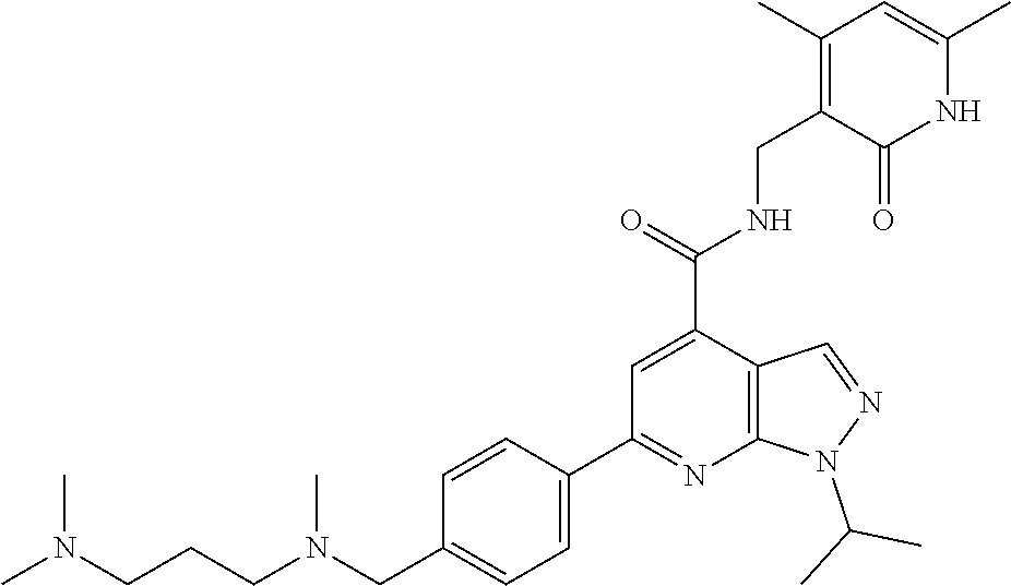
C1(C)=C(CNC(C2=CC(C3=CC=C(CN(CCCN(C)C)C)C=C3)=NC3=C2C=NN3C(C)C)=O)C(=O)NC(C)=C1
